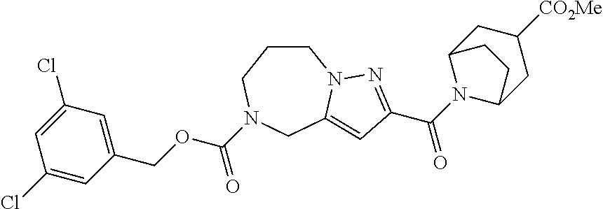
C1CCN(C(=O)OCC2=CC(Cl)=CC(Cl)=C2)CC2=CC(C(=O)N3C4CC([CO2Me])CC3CC4)=NN12
